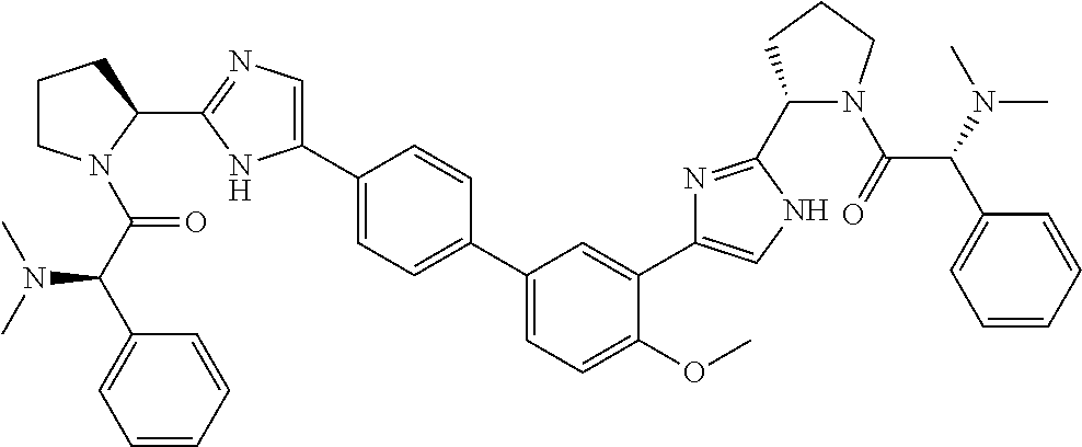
C1CN(C(C(C2=CC=CC=C2)N(C)C)=O)C(C2=NC=C(C3=CC=C(C4=CC=C(OC)C(C5=CNC(C6N(C(C(N(C)C)C7=CC=CC=C7)=O)CCC6)=N5)=C4)C=C3)N2)C1
